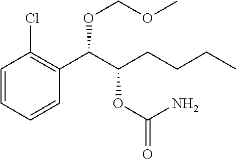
C1=CC=CC(C(C(CCCC)OC(=O)N)OCOC)=C1Cl
